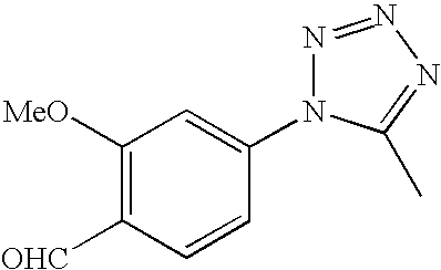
C1(N2N=NN=C2C)=CC([MeO])=C([OHC])C=C1
